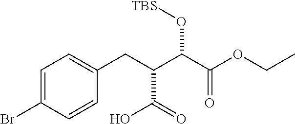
C1=C(Br)C=CC(CC(C(C(OCC)=O)O[TBS])C(=O)O)=C1
